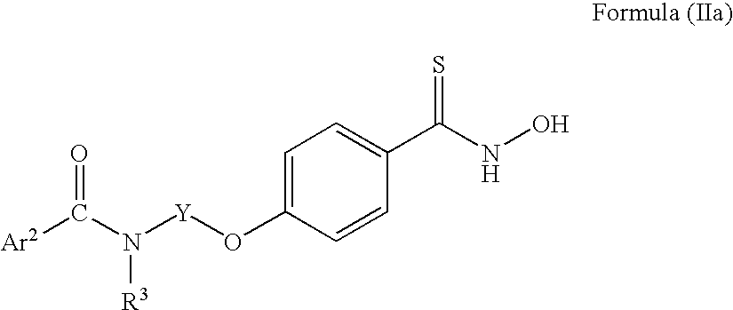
[Ar2]C(N([Y]OC1=CC=C(C(NO)=S)C=C1)[R3])=O
